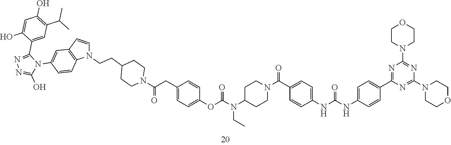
C1CN(C(=O)CC2=CC=C(OC(=O)N(CC)C3CCN(C(=O)C4=CC=C(NC(=O)NC5=CC=C(C6=NC(N7CCOCC7)=NC(N7CCOCC7)=N6)C=C5)C=C4)CC3)C=C2)CCC1CCN1C=CC2=C1C=CC(N1C(C3=CC(C(C)C)=C(O)C=C3O)=NN=C1O)=C2
